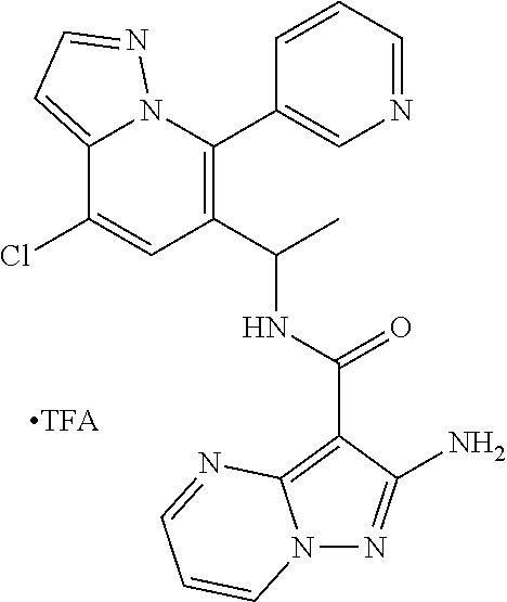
C12=CC=NN1C(C1=CN=CC=C1)=C(C(NC(C1=C3N(N=C1N)C=CC=N3)=O)C)C=C2Cl
